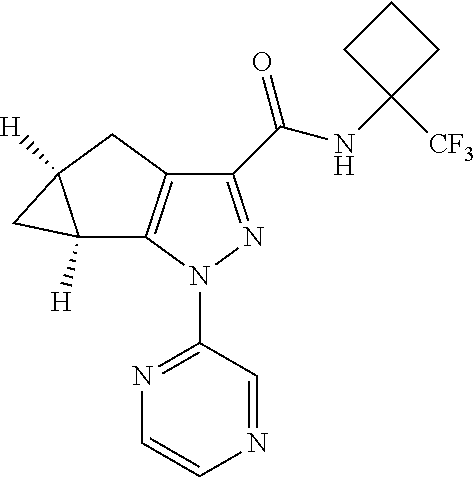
C1(C(NC2([CF3])CCC2)=O)=NN(C2=NC=CN=C2)C2=C1CC1([H])C2([H])C1
